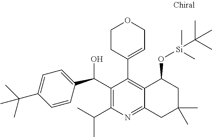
C1(C(O)C2=CC=C(C(C)(C)C)C=C2)=C(C(C)C)N=C2C(=C1C1=CCOCC1)C(O[Si](C)(C)C(C)(C)C)CC(C)(C)C2
